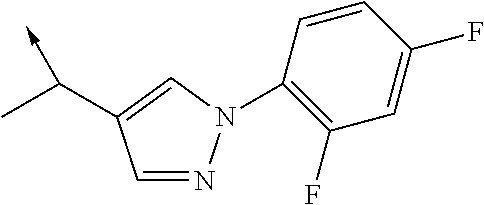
C1=NN(C2=C(F)C=C(F)C=C2)C=C1C(C)->C
